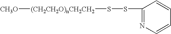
C1(SS[(CH2CH2O)nCH2CH2][CH3O])=NC=CC=C1
